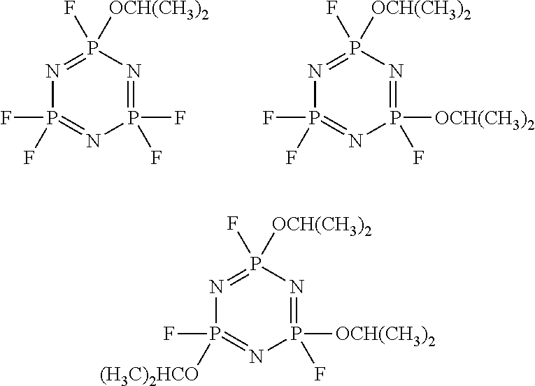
P1(F)(F)=NP(F)([OCH(CH3)2])=NP(F)(F)=N1.P1([OCH(CH3)2])(F)=NP(F)([OCH(CH3)2])=NP(F)(F)=N1.P1([OCH(CH3)2])(F)=NP(F)([OCH(CH3)2])=NP(F)([(H3C)2HCO])=N1
